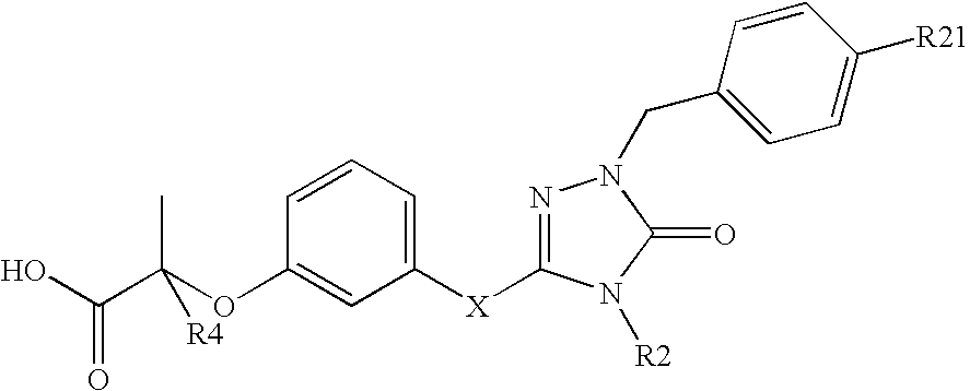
N1=C([X]C2=CC=CC(OC(C(O)=O)(C)[R4])=C2)N([R2])C(=O)N1CC1=CC=C([R21])C=C1
